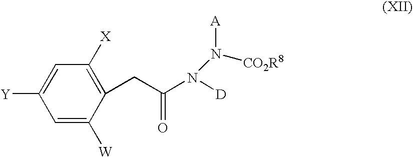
C1=C([W])C(CC(N([D])N([A])[CO2R8])=O)=C([X])C=C1[Y]
